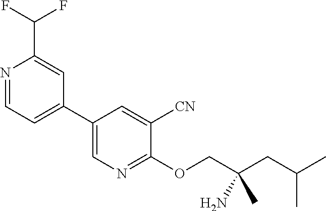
C1(C2=CC=NC(C(F)F)=C2)=CN=C(OCC(CC(C)C)(C)N)C([CN])=C1
